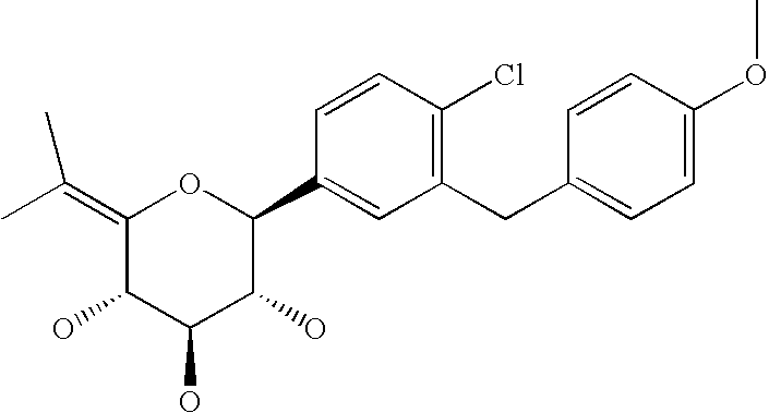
C1(=C(C)C)C(O)C(O)C(O)C(C2=CC(CC3=CC=C(OC)C=C3)=C(Cl)C=C2)O1
